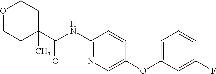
C1(NC(C2(C)CCOCC2)=O)=NC=C(OC2=CC=CC(F)=C2)C=C1
